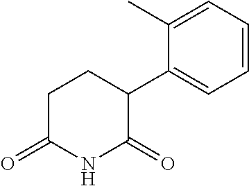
C1(C2=CC=CC=C2C)CCC(=O)NC1=O
